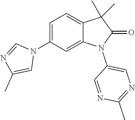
C1=C(N2C=NC(C)=C2)C=C2C(=C1)C(C)(C)C(=O)N2C1=CN=C(C)N=C1
